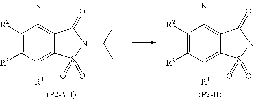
C1([R2])=C([R3])C([R4])=C2C(=C1[R1])C(=O)N(C(C)(C)C)S2(=O)=O.[(P2-VII)].C1([R2])=C([R3])C([R4])=C2C(=C1[R1])C(=O)NS2(=O)=O.[(P2-II)]
